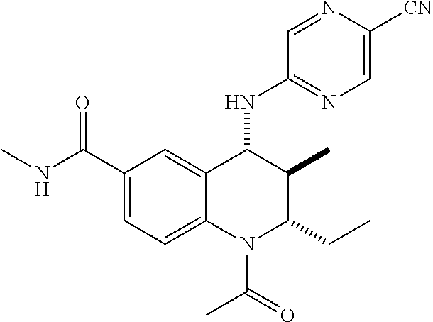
C1(C(=O)NC)=CC=C2C(=C1)C(NC1=NC=C([CN])N=C1)C(C)C(CC)N2C(C)=O
